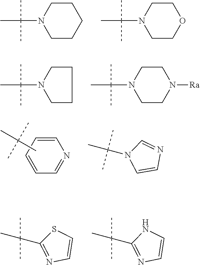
C1=CSC(C(C)(C)C)=N1.C1=CNC(C(C)(C)C)=N1.C1CCCCN1C(C)(C)C.C1COCCN1C(C)(C)C.N1(C(C)(C)C)CCCC1.C1CN([Ra])CCN1C(C)(C)C.C1=CC=NC=C1.CC(C)(C)C.C1=CN(C(C)(C)C)C=N1
